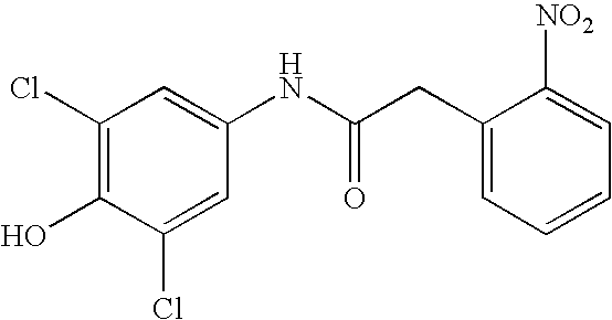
C1(Cl)=CC(NC(CC2=CC=CC=C2[NO2])=O)=CC(Cl)=C1O
